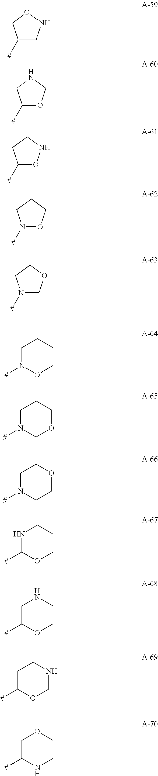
C1([#])CNOC1.C1([#])OCNC1.C1([#])ONCC1.N1([#])OCCC1.N1([#])COCC1.C1N([#])OCCC1.C1N([#])COCC1.C1N([#])CCOC1.N1C([#])OCCC1.C1C([#])OCCN1.C1C([#])OCNC1.C1C([#])NCCO1
